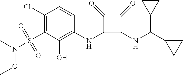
C1(Cl)=C(S(N(C)OC)(=O)=O)C(O)=C(NC2=C(NC(C3CC3)C3CC3)C(=O)C2=O)C=C1
